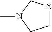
C1[X]CN(C)C1
